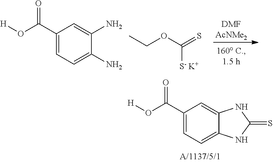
O(C(C1=CC=C2C(=C1)NC(=S)N2)=O)[H].O(C(C1=CC=C(N)C(N)=C1)=O)[H].C(OC(=S)[S- K+])C
